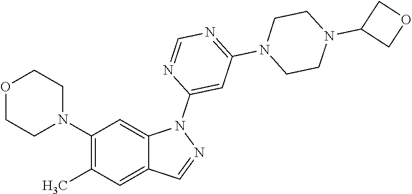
C1(N2CCOCC2)=C(C)C=C2C(=C1)N(C1=CC(N3CCN(C4COC4)CC3)=NC=N1)N=C2
